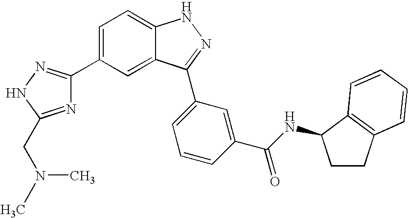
C1=C(C2=NNC(CN(C)C)=N2)C=C2C(=C1)NN=C2C1=CC=CC(C(NC2CCC3=C2C=CC=C3)=O)=C1
